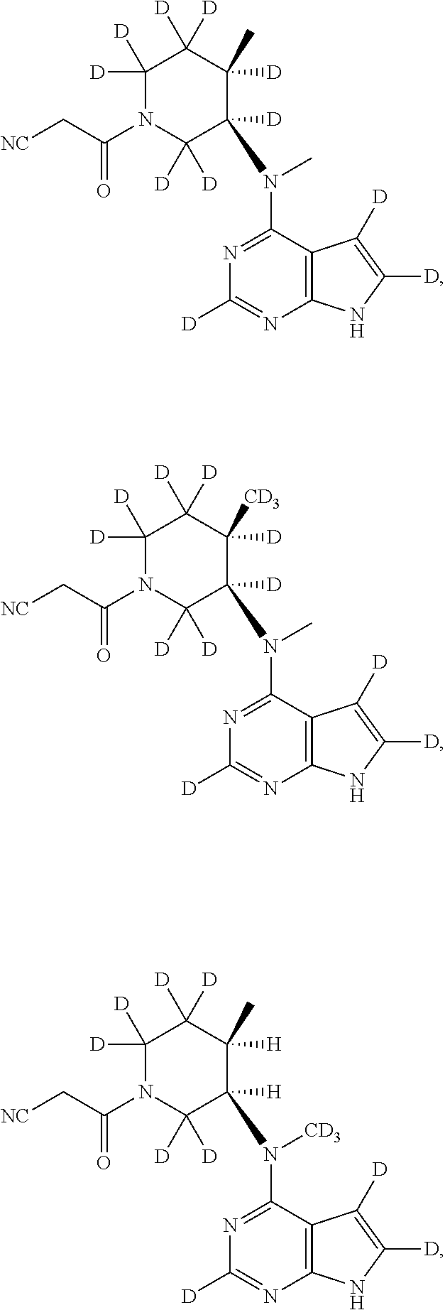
C12=C(C(N(C)C3([D])C([D])([D])N(C(C[NC])=O)C([D])([D])C([D])([D])C3([D])C)=NC([D])=N1)C([D])=C([D])N2.C12=C(C(N(C)C3([D])C([D])([D])N(C(C[NC])=O)C([D])([D])C([D])([D])C3([D])[CD3])=NC([D])=N1)C([D])=C([D])N2.C12=C(C(N([CD3])C3([H])C([D])([D])N(C(C[NC])=O)C([D])([D])C([D])([D])C3([H])C)=NC([D])=N1)C([D])=C([D])N2
